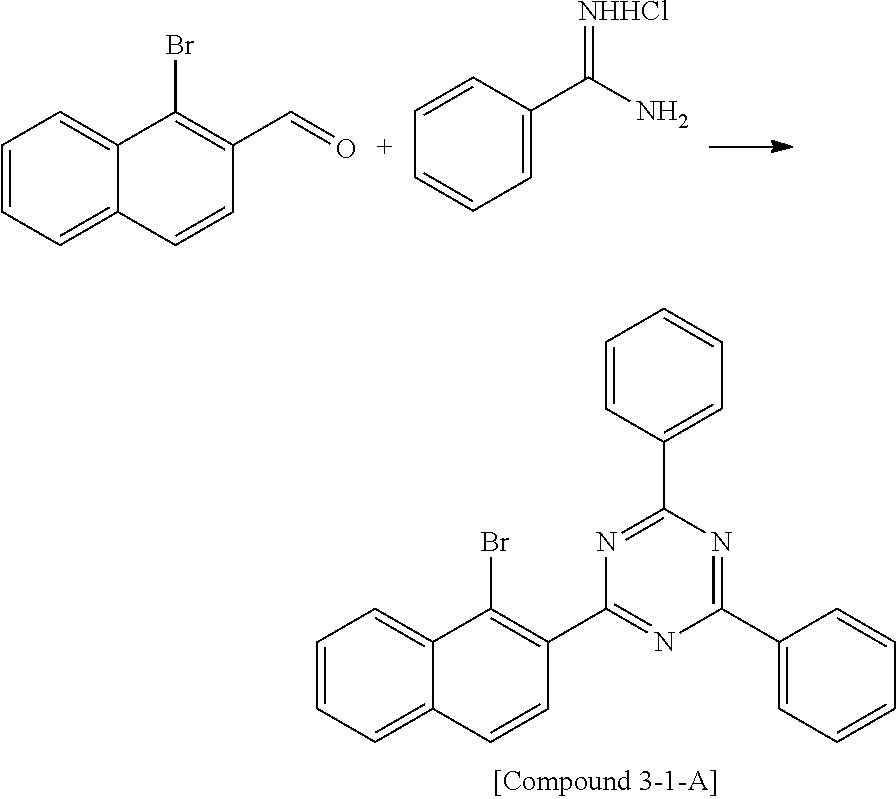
C1=CC=C2C(=C1)C(Br)=C(C=O)C=C2.C1=CC(C(N)=[NHHCl])=CC=C1.C1=CC=C2C(=C1)C(Br)=C(C1=NC(C3=CC=CC=C3)=NC(C3=CC=CC=C3)=N1)C=C2
